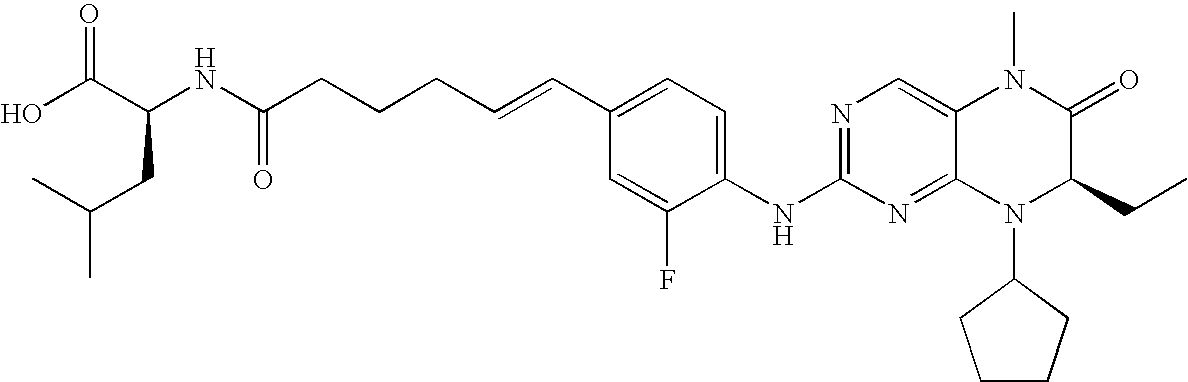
OC(C(NC(CCCC=CC1=CC=C(NC2=NC=C3C(=N2)N(C2CCCC2)C(CC)C(=O)N3C)C(F)=C1)=O)CC(C)C)=O
